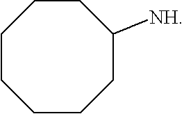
C1CCCCC([NH])CC1
